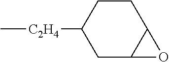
C[C2H4]C1CC2C(CC1)O2
